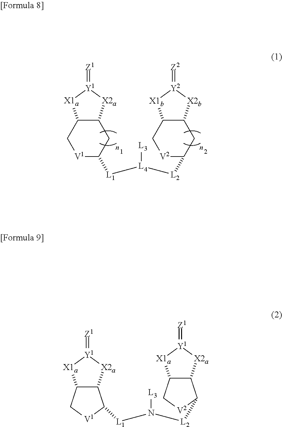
C12C([X2a][Y1](=[Z1])[X1a]1)CC([L1][L4]([L3])[L2]C1[V2]CC3C([X2b][Y2](=[Z2])[X1b]3)C1)[V1]C2.C12C([X2a][Y1](=[Z1])[X1a]1)C([L1]N([L3])[L2]C1C3C([X1a][Y1](=[Z1])[X2a]3)C[V2]1)[V1]C2
